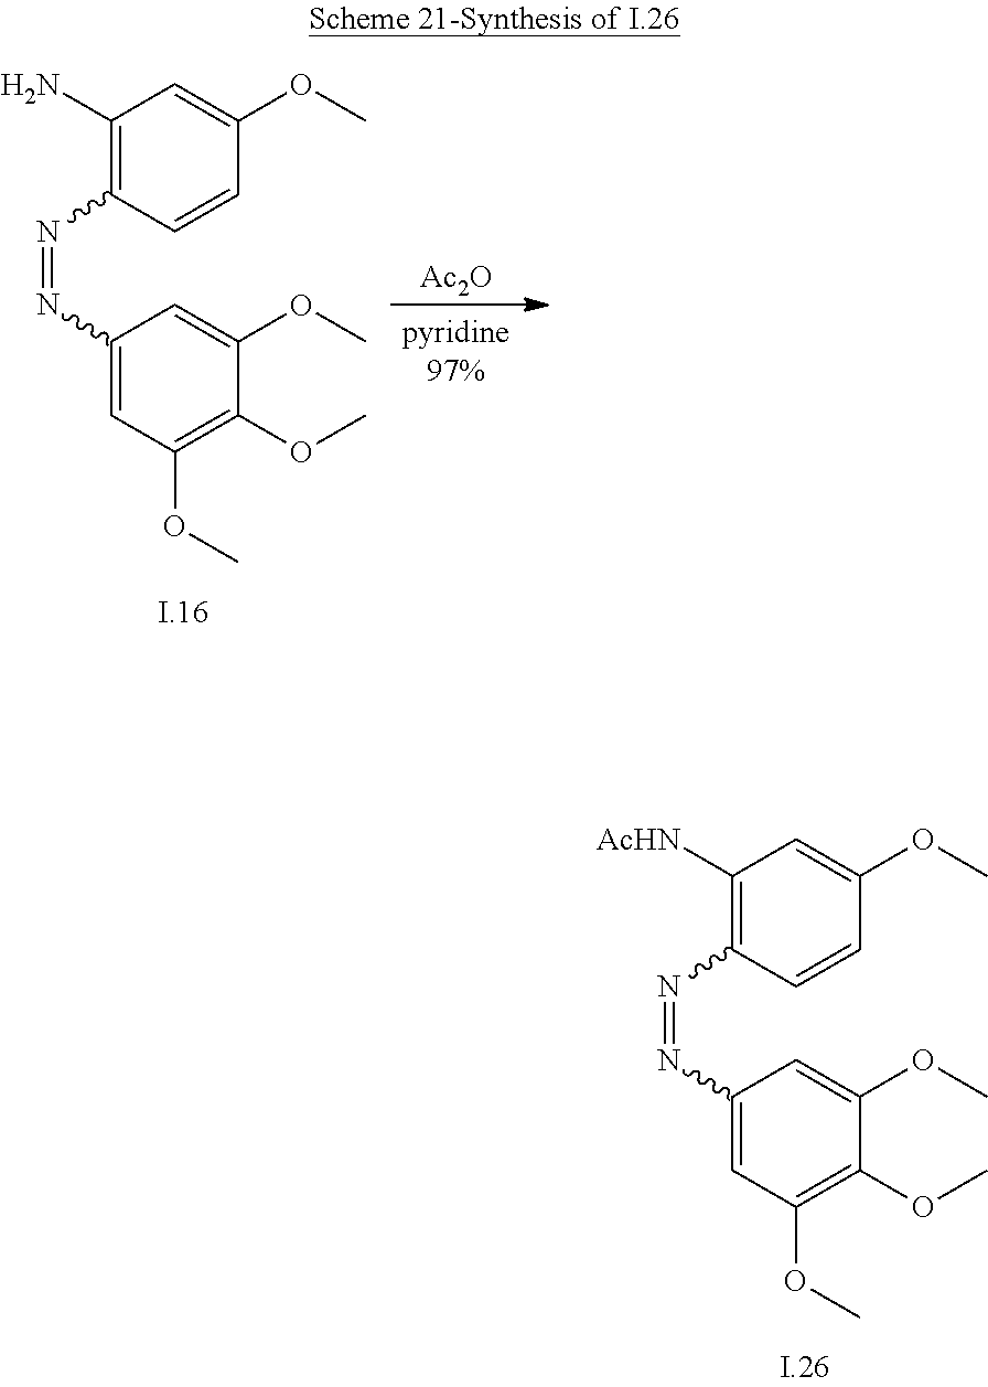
C1(N)=C(N=NC2=CC(OC)=C(OC)C(OC)=C2)C=CC(OC)=C1.[Ac2O].C1([AcHN])=C(N=NC2=CC(OC)=C(OC)C(OC)=C2)C=CC(OC)=C1
